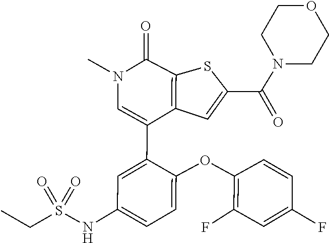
C1(F)=C(OC2=CC=C(NS(CC)(=O)=O)C=C2C2=CN(C)C(=O)C3=C2C=C(C(N2CCOCC2)=O)S3)C=CC(F)=C1
